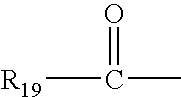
C(C)([R19])=O
